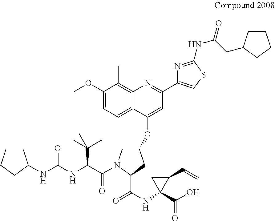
C1CCCC1NC(NC(C(=O)N1CC(OC2=CC(C3=CSC(NC(=O)CC4CCCC4)=N3)=NC3=C(C)C(OC)=CC=C23)CC1C(NC1(C(O)=O)C(C=C)C1)=O)C(C)(C)C)=O
